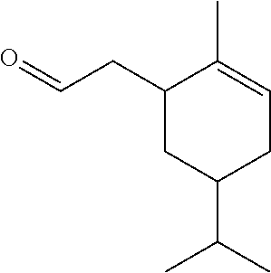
C1(CC=O)CC(C(C)C)CC=C1C
